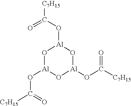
O1[Al](OC(=O)[C7H15])O[Al](OC([C7H15])=O)O[Al]1OC([C7H15])=O
